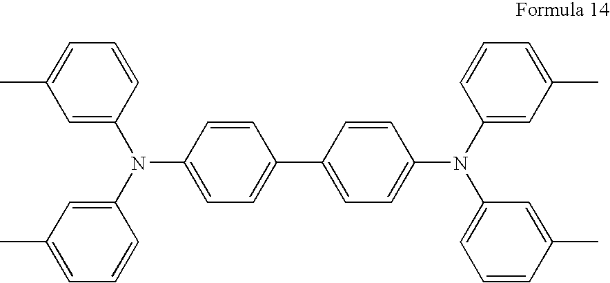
C1=C(N(C2=CC(C)=CC=C2)C2=CC=C(C3=CC=C(N(C4=CC(C)=CC=C4)C4=CC=CC(C)=C4)C=C3)C=C2)C=CC=C1C
